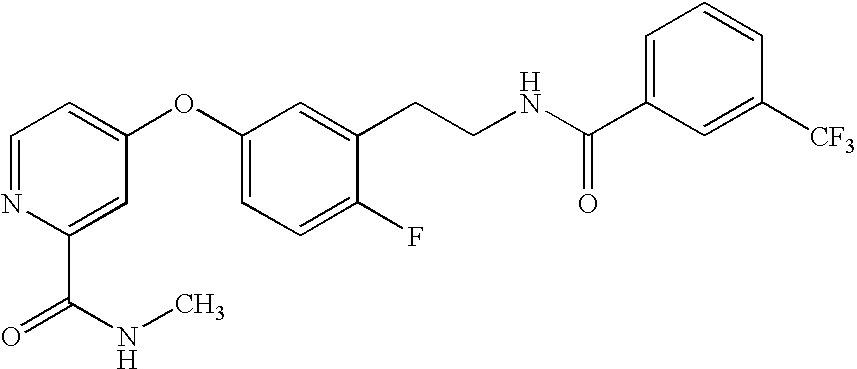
C1=NC(C(NC)=O)=CC(OC2=CC=C(F)C(CCNC(C3=CC=CC([CF3])=C3)=O)=C2)=C1
